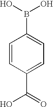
C1=CC(C(=O)O)=CC=C1B(O)O
